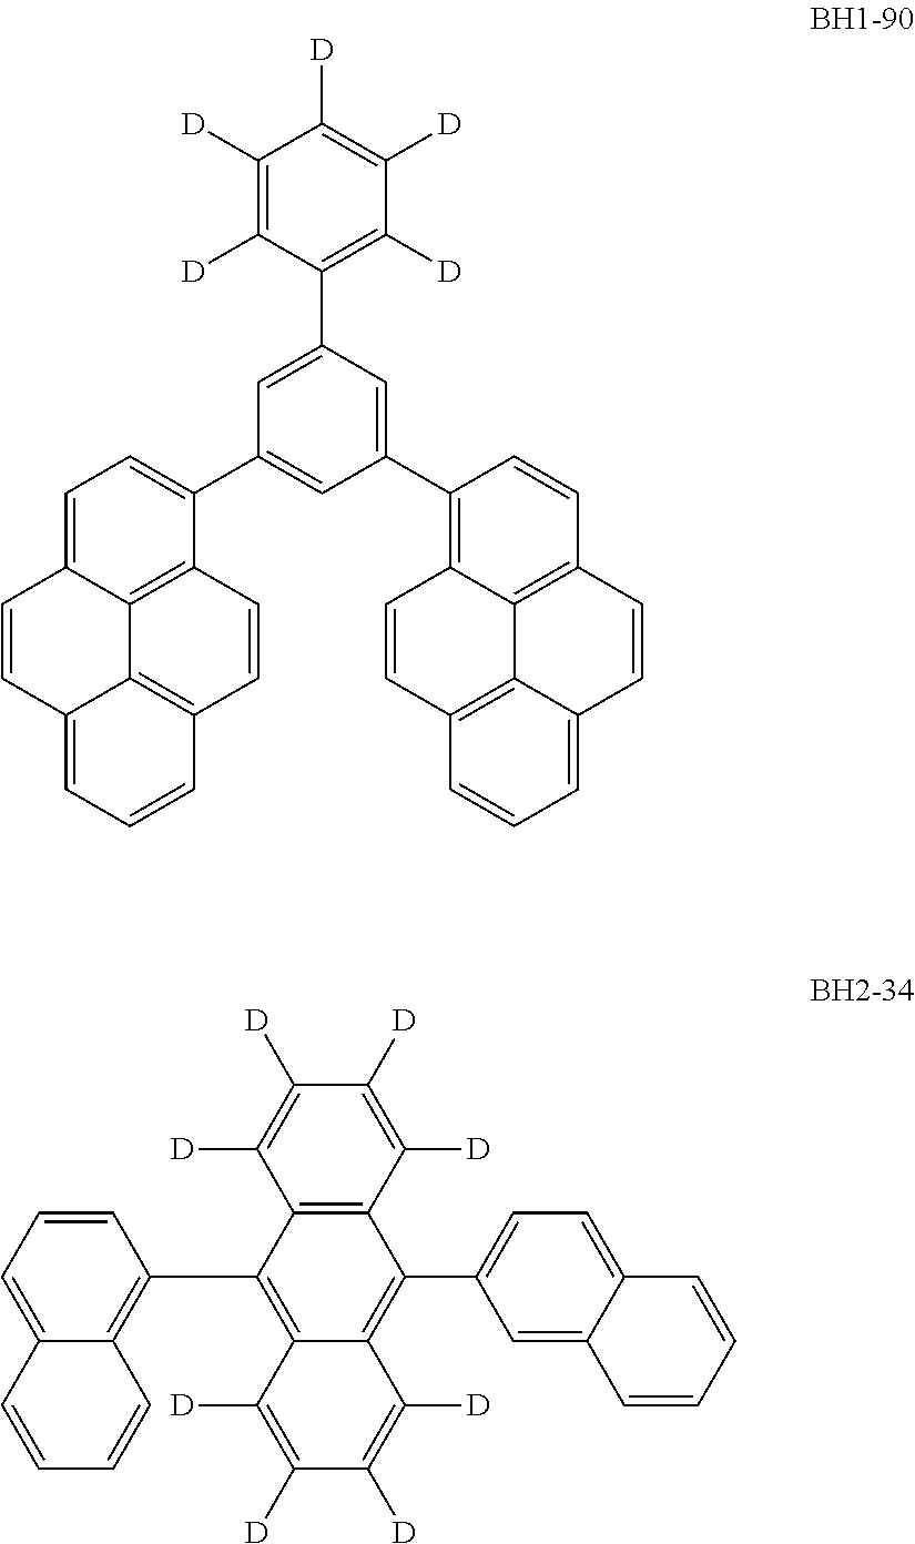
C1([D])=C([D])C(C2=CC(C3=CC=C4C5=C3C=CC3=C5C(=CC=C3)C=C4)=CC(C3=C4C5=C(C=C3)C=CC3=CC=CC(=C53)C=C4)=C2)=C([D])C([D])=C1[D].C12=CC=CC(C3=C4C(=C(C5=CC=C6C(=C5)C=CC=C6)C5=C3C([D])=C([D])C([D])=C5[D])C([D])=C([D])C([D])=C4[D])=C1C=CC=C2
